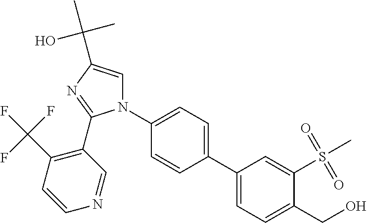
C1(C2=CC=C(CO)C(S(C)(=O)=O)=C2)=CC=C(N2C=C(C(O)(C)C)N=C2C2=C(C(F)(F)F)C=CN=C2)C=C1
